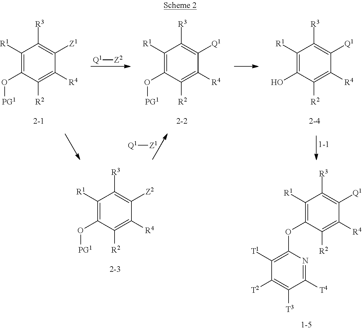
C1([R1])=C(O[PG1])C([R2])=C([R4])C([Z1])=C1[R3].[Q1][Z2].C1([R1])=C(O[PG1])C([R2])=C([R4])C([Q1])=C1[R3].[Q1][Z1].C1([R1])=C(O)C([R2])=C([R4])C([Q1])=C1[R3].C1([R1])=C(O[PG1])C([R2])=C([R4])C([Z2])=C1[R3].C1([R1])=C(OC2=C([T1])C([T2])=C([T3])C([T4])=N2)C([R2])=C([R4])C([Q1])=C1[R3]
